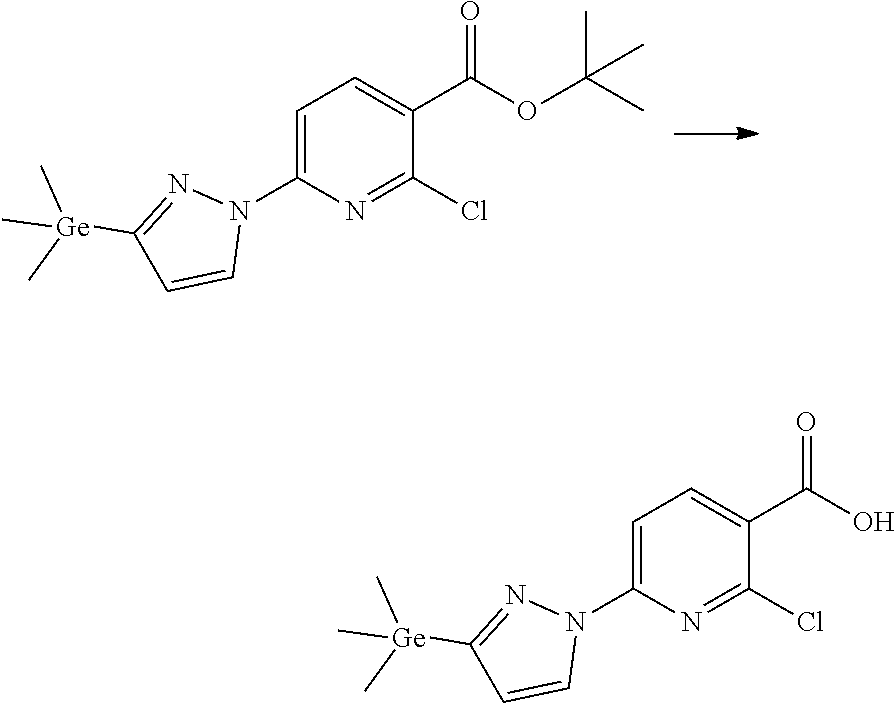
C1=C(N2N=C([Ge](C)(C)C)C=C2)N=C(Cl)C(C(OC(C)(C)C)=O)=C1.C1=C(N2N=C([Ge](C)(C)C)C=C2)N=C(Cl)C(C(O)=O)=C1
